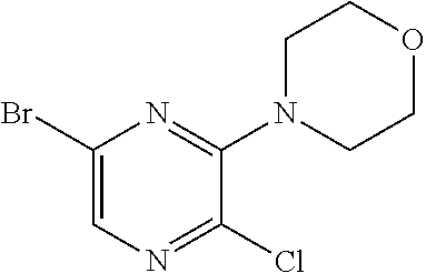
C1(Br)=CN=C(Cl)C(N2CCOCC2)=N1
